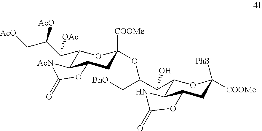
C1(C(C(C[AcO])[AcO])[OAc])C2C(CC([COOMe])(OC(C(O)C3C4C(CC([PhS])([COOMe])O3)OC(=O)N4)C[BnO])O1)OC(=O)[AcN]2
